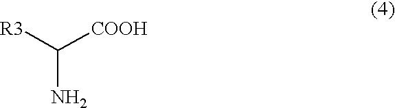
C(N)([R3])[COOH]
